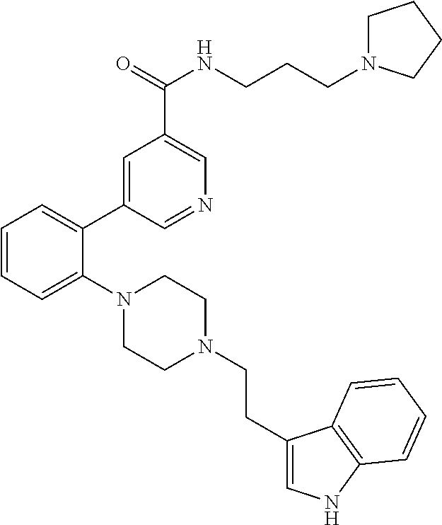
C1(CCN2CCN(C3=CC=CC=C3C3=CC(C(=O)NCCCN4CCCC4)=CN=C3)CC2)=CNC2=C1C=CC=C2
